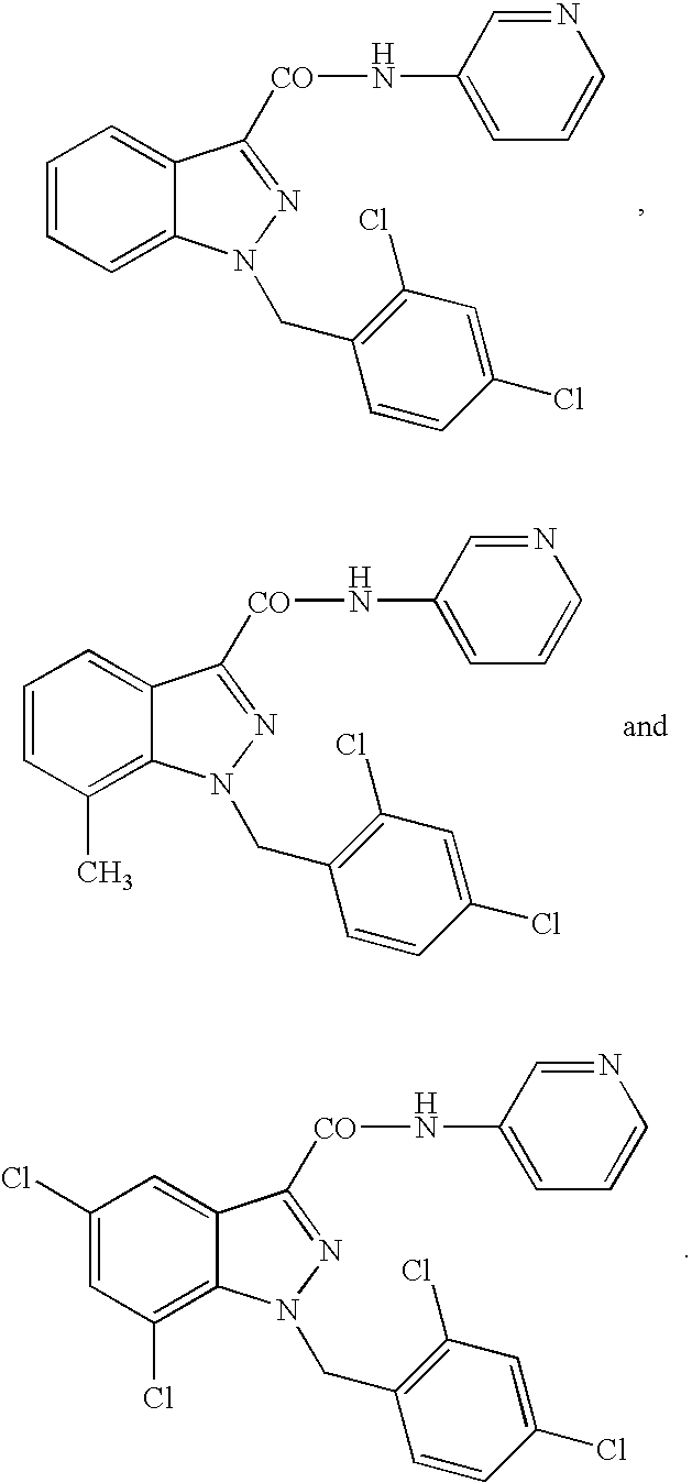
C1=CC=C2C(=C1)C([CO]NC1=CC=CN=C1)=NN2CC1=C(Cl)C=C(Cl)C=C1.C1=CC(C)=C2C(=C1)C([CO]NC1=CC=CN=C1)=NN2CC1=C(Cl)C=C(Cl)C=C1.C1(Cl)=CC(Cl)=C2C(=C1)C([CO]NC1=CC=CN=C1)=NN2CC1=C(Cl)C=C(Cl)C=C1
